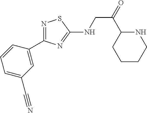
N1=C(C2=CC(C#N)=CC=C2)N=C(NCC(=O)C2CCCCN2)S1
